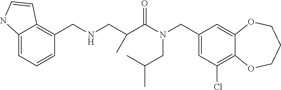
C1(CN(C(=O)C(CNCC2=C3C(=CC=C2)NC=C3)C)CC(C)C)=CC(Cl)=C2C(=C1)OCCCO2
